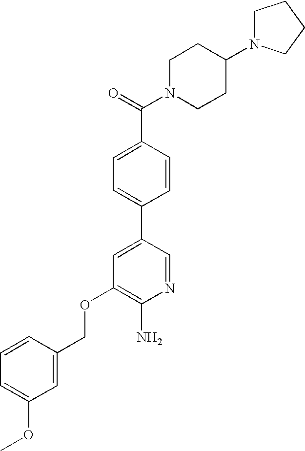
C(OC1=C(N)N=CC(C2=CC=C(C(=O)N3CCC(N4CCCC4)CC3)C=C2)=C1)C1=CC(OC)=CC=C1
